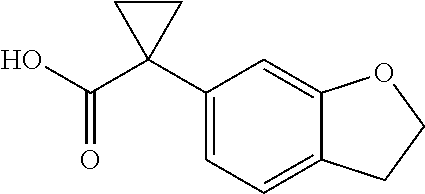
C1(C2(C(O)=O)CC2)=CC=C2C(=C1)OCC2
